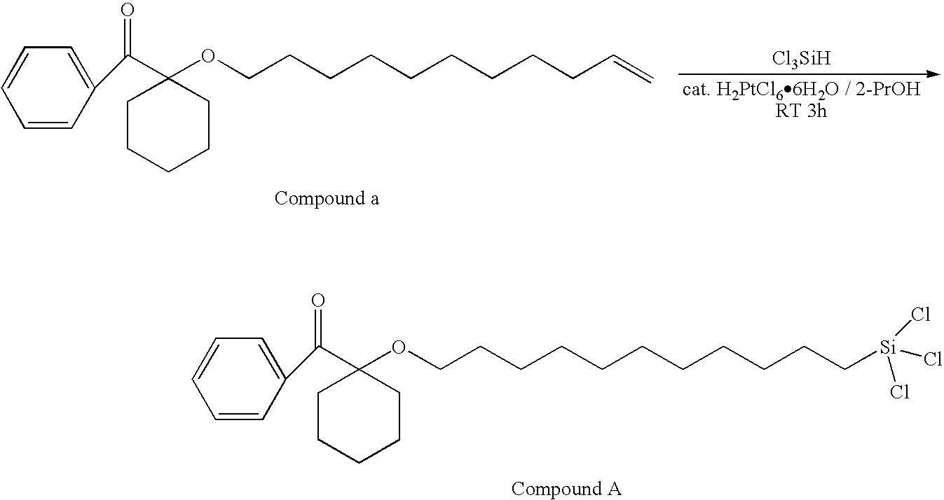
C1=CC=CC=C1C(C1(OCCCCCCCCCC=C)CCCCC1)=O.[Cl3SiH].C1=CC=CC=C1C(C1(OCCCCCCCCCCC[Si](Cl)(Cl)Cl)CCCCC1)=O
